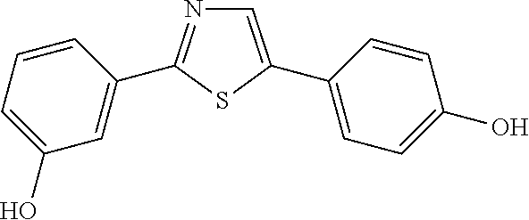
C1=C(C2=CC=C(O)C=C2)SC(C2=CC(O)=CC=C2)=N1
